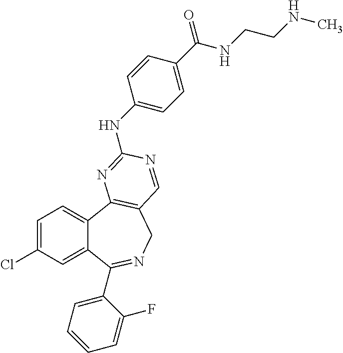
C1=C(Cl)C=C2C(=C1)C1=C(CN=C2C2=CC=CC=C2F)C=NC(NC2=CC=C(C(NCCNC)=O)C=C2)=N1
